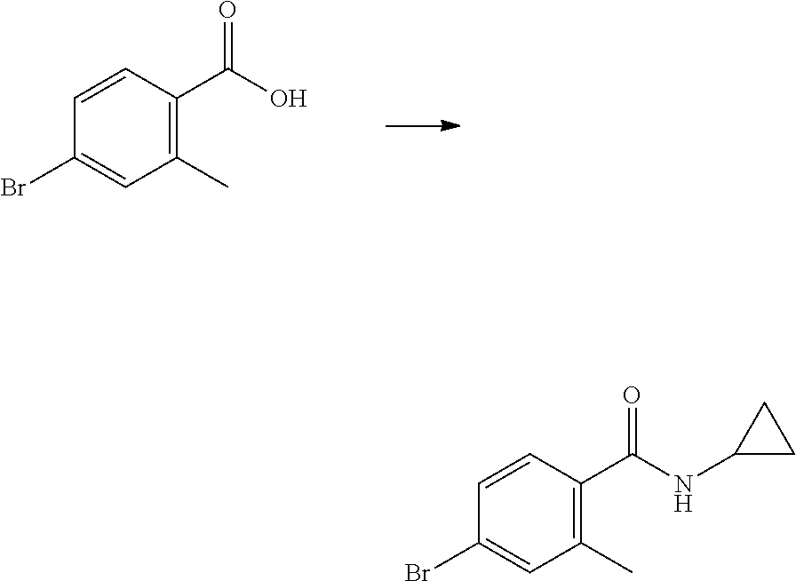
C1=CC(C(O)=O)=C(C)C=C1Br.C1=CC(C(NC2CC2)=O)=C(C)C=C1Br
